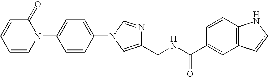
C1=C(N2C(=O)C=CC=C2)C=CC(N2C=NC(CNC(=O)C3=CC4=C(C=C3)NC=C4)=C2)=C1
